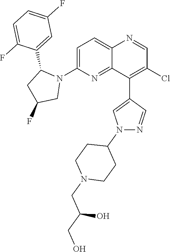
C1=C(N2C(C3=CC(F)=CC=C3F)CC(F)C2)N=C2C(=C1)N=CC(Cl)=C2C1=CN(C2CCN(CC(CO)O)CC2)N=C1
